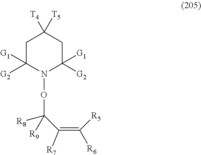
C1C([G1])([G2])N(OC(C(=C([R6])[R5])[R7])([R9])[R8])C([G1])([G2])CC1([T4])[T5]
